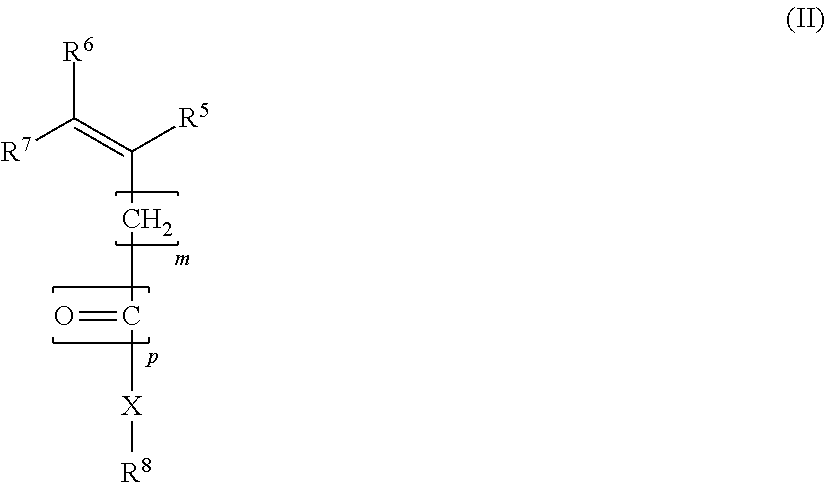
[R7]C(=C([R5])CC([X][R8])=O)[R6]
